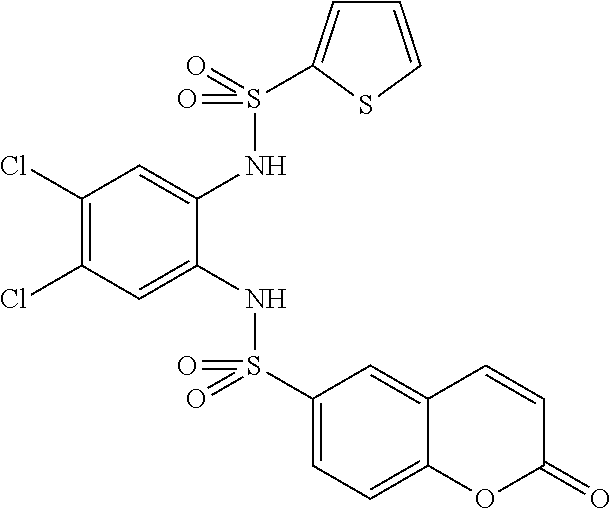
C1(Cl)=C(Cl)C=C(NS(C2=CC=C3C(=C2)C=CC(=O)O3)(=O)=O)C(NS(=O)(=O)C2=CC=CS2)=C1
